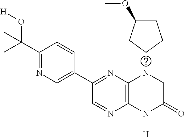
C1(C(C)(O[H])C)=NC=C(C2=NC3=C(N=C2)NC(=O)CN3)C=C1.[H].C1CCC(OC)C1
